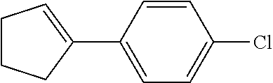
ClC1=CC=C(C2=CCCC2)C=C1
